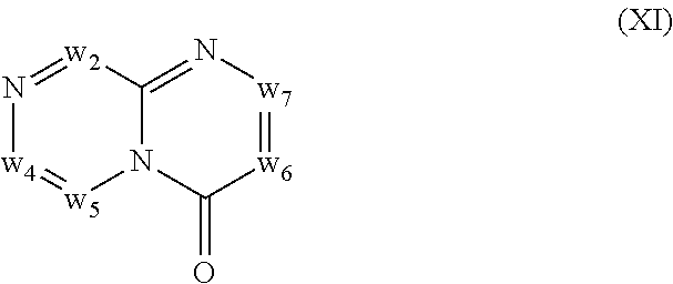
N12C(=N[w7]=[w6]C1=O)[w2]=N[w4]=[w5]2
